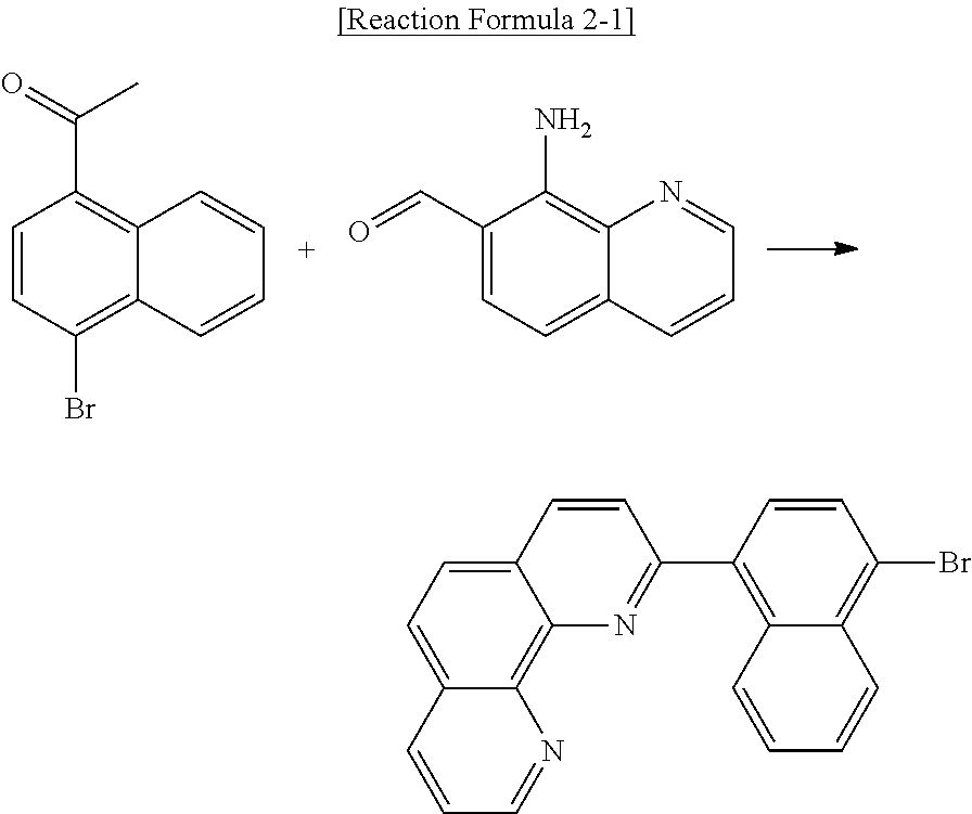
C1(C=O)=CC=C2C(=C1N)N=CC=C2.C1=CC(Br)=C2C(=C1C(=O)C)C=CC=C2.C1(C2=NC3=C4C(=CC=C3C=C2)C=CC=N4)=C2C(=C(Br)C=C1)C=CC=C2
